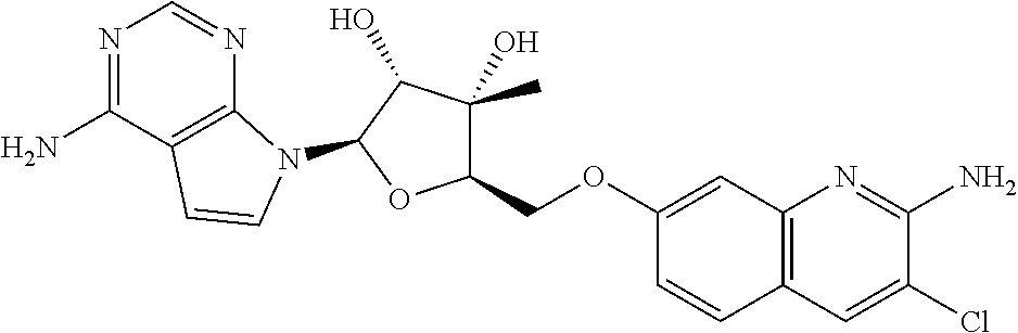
N1=C(N)C2=C(N=C1)N(C1C(O)C(O)(C)C(COC3=CC4=C(C=C3)C=C(Cl)C(N)=N4)O1)C=C2
